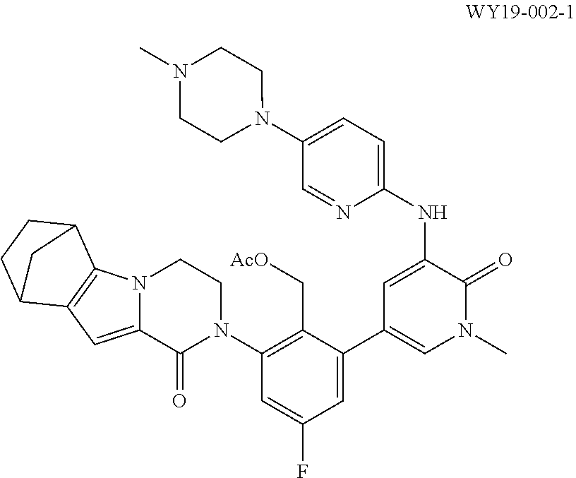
C1(N2CCN3C(=CC4=C3C3CCC4C3)C2=O)=C(C[AcO])C(C2=CN(C)C(=O)C(NC3=CC=C(N4CCN(C)CC4)C=N3)=C2)=CC(F)=C1
